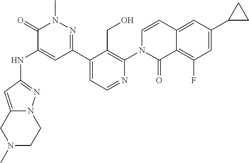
C1(C2=NN(C)C(=O)C(NC3=NN4C(=C3)CN(C)CC4)=C2)=CC=NC(N2C=CC3=CC(C4CC4)=CC(F)=C3C2=O)=C1CO
